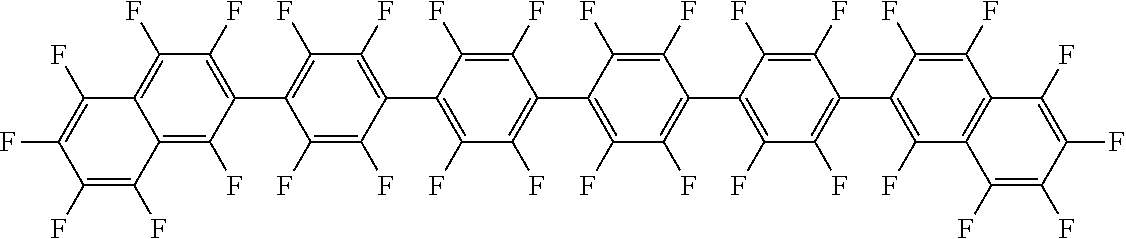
C1(F)=C(F)C2=C(F)C(C3=C(F)C(F)=C(C4=C(F)C(F)=C(C5=C(F)C(F)=C(C6=C(F)C(F)=C(C7=C(F)C8=C(C(F)=C7F)C(F)=C(F)C(F)=C8F)C(F)=C6F)C(F)=C5F)C(F)=C4F)C(F)=C3F)=C(F)C(F)=C2C(F)=C1F
